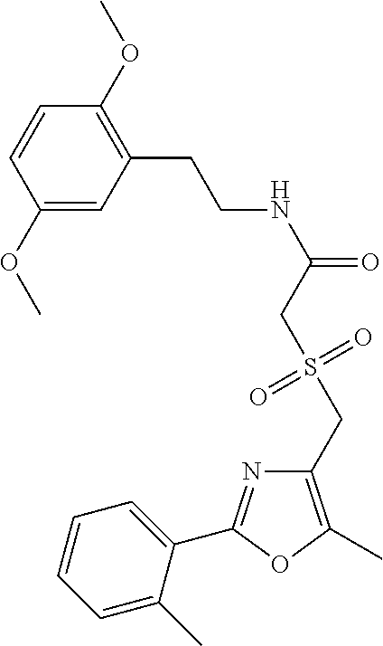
C1(OC)=CC(CCNC(=O)CS(CC2=C(C)OC(C3=CC=CC=C3C)=N2)(=O)=O)=C(OC)C=C1
